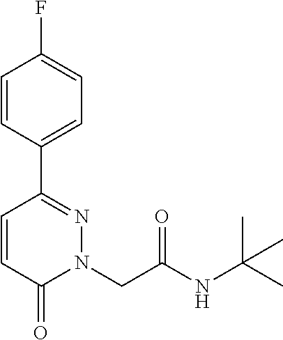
C1=CC(C2=NN(CC(NC(C)(C)C)=O)C(=O)C=C2)=CC=C1F
